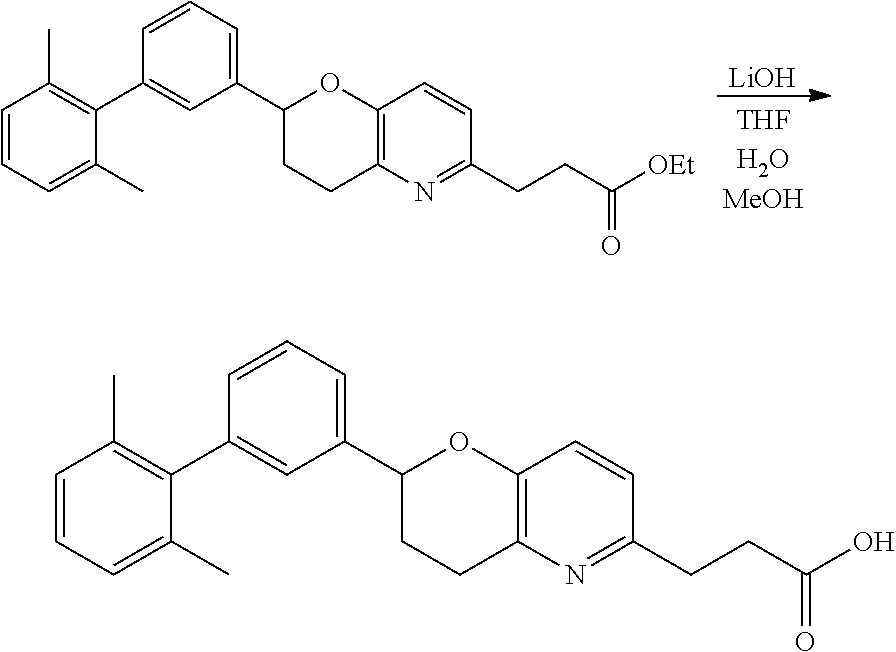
[LiOH].C1=CC=C(C)C(C2=CC(C3CCC4=C(O3)C=CC(CCC([OEt])=O)=N4)=CC=C2)=C1C.C1=CC=C(C)C(C2=CC(C3CCC4=C(O3)C=CC(CCC(O)=O)=N4)=CC=C2)=C1C
